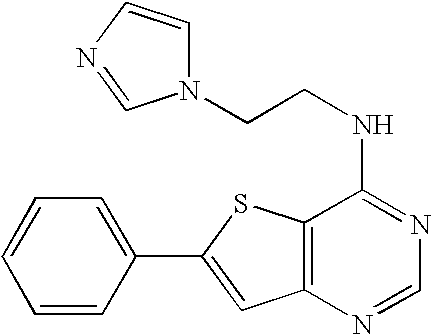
C1=C(C2=CC3=C(S2)C(NCCN2C=CN=C2)=NC=N3)C=CC=C1
